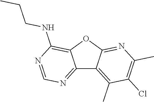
C12=NC=NC(NCCC)=C1OC1=NC(C)=C(Cl)C(C)=C21
